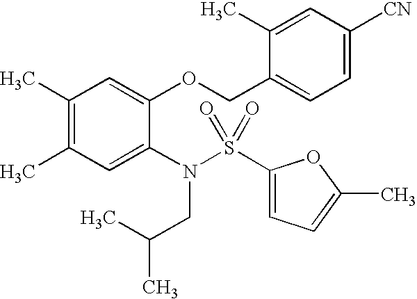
C1(C)=C(C)C=C(N(S(C2=CC=C(C)O2)(=O)=O)CC(C)C)C(OCC2=CC=C([CN])C=C2C)=C1
